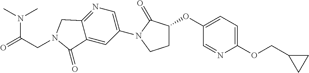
C1(OC2CCN(C3=CN=C4C(=C3)C(=O)N(CC(=O)N(C)C)C4)C2=O)=CC=C(OCC2CC2)N=C1
